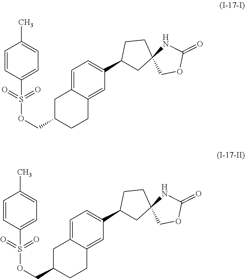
C1C(COS(=O)(=O)C2=CC=C(C)C=C2)CCC2=CC(C3CC4(CC3)NC(=O)OC4)=CC=C12.C1C(COS(=O)(=O)C2=CC=C(C)C=C2)CCC2=CC(C3CC4(CC3)NC(=O)OC4)=CC=C12
